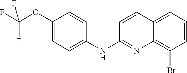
C1(OC(F)(F)F)=CC=C(NC2=NC3=C(Br)C=CC=C3C=C2)C=C1
